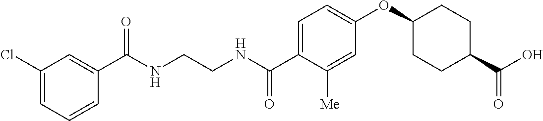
C1(C(NCCNC(C2=CC=C(OC3CCC(C(O)=O)CC3)C=C2[Me])=O)=O)=CC(Cl)=CC=C1
